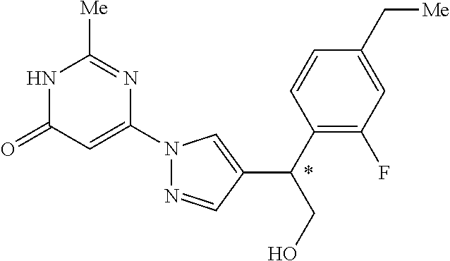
N1=CC(C(C2=C(F)C=C(C[Me])C=C2)CO)=CN1C1=CC(=O)NC([Me])=N1
